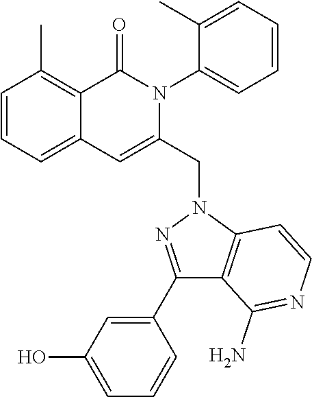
C1=CC=C2C(=C1C)C(=O)N(C1=CC=CC=C1C)C(CN1C3=C(C(N)=NC=C3)C(C3=CC(O)=CC=C3)=N1)=C2
